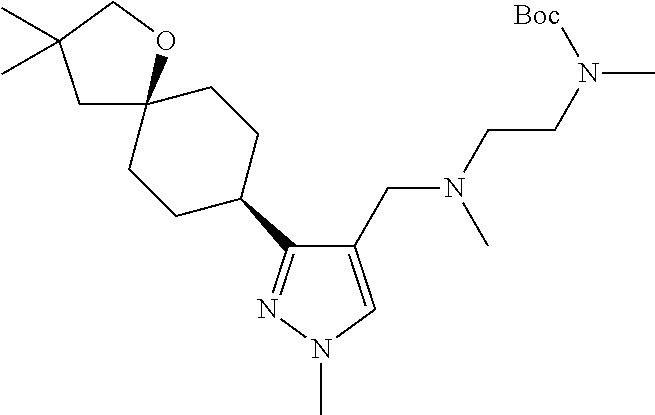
C1(C2CCC3(CC2)CC(C)(C)CO3)=NN(C)C=C1CN(CCN(C)[Boc])C
